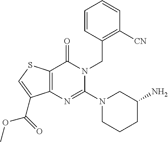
C12=C(SC=C1C(=O)OC)C(=O)N(CC1=C([CN])C=CC=C1)C(N1CCCC(N)C1)=N2
